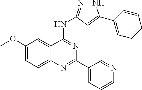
C1(OC)=CC=C2C(=C1)C(NC1=NNC(C3=CC=CC=C3)=C1)=NC(C1=CC=CN=C1)=N2
